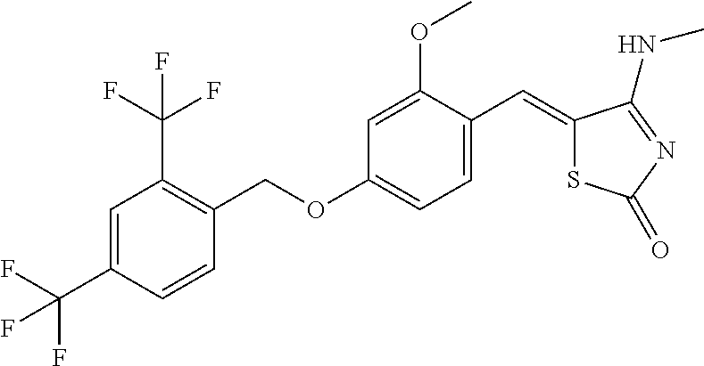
C1=C(C(F)(F)F)C=CC(COC2=CC=C(C=C3SC(=O)N=C3NC)C(OC)=C2)=C1C(F)(F)F
